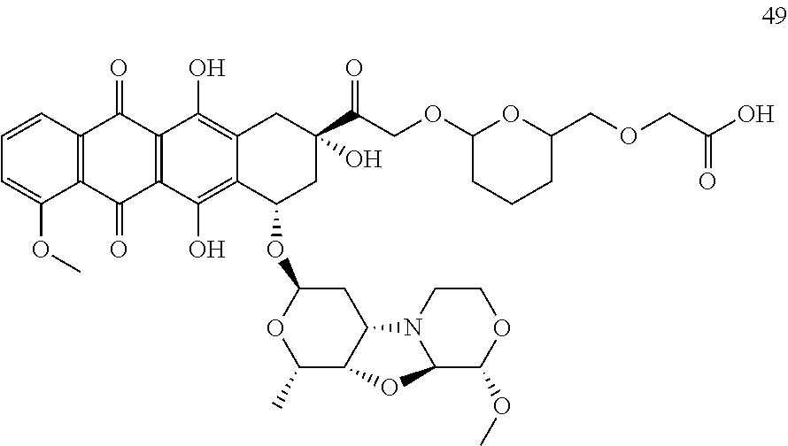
O=C(C1(O)CC2=C(O)C3=C(C(O)=C2C(OC2OC(C)C4C(C2)N2C(C(OC)OCC2)O4)C1)C(=O)C1=C(C3=O)C=CC=C1OC)COC1CCCC(COCC(=O)O)O1
